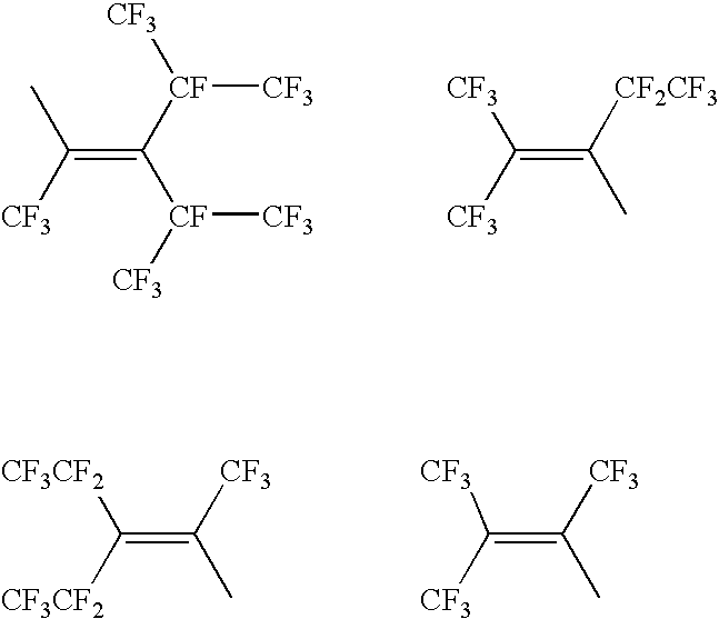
[CF3][CF](C([CF]([CF3])[CF3])=C([CF3])C)[CF3].C(=C([CF3])[CF3])([CF2CF3])C.C(=C([CF3CF2])[CF3CF2])([CF3])C.C(=C([CF3])[CF3])([CF3])C
